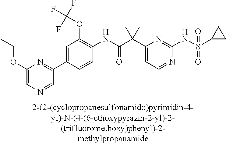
N1=CC=C(C(C(NC2=C(OC(F)(F)F)C=C(C3=NC(OCC)=CN=C3)C=C2)=O)(C)C)N=C1NS(=O)(=O)C1CC1
